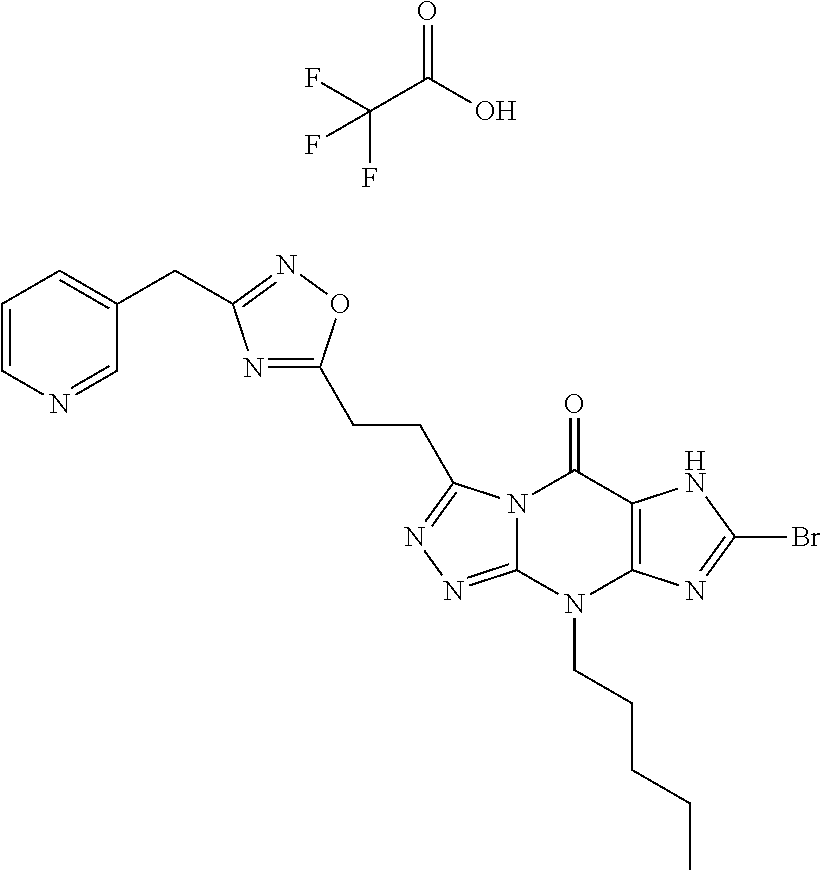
C1=CN=CC(CC2=NOC(CCC3=NN=C4N3C(=O)C3=C(N4CCCCC)N=C(Br)N3)=N2)=C1.FC(C(O)=O)(F)F
